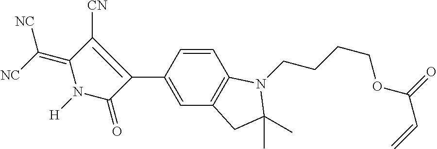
C1=CC(C2=C([CN])C(=C([NC])[NC])N([H])C2=O)=CC2=C1N(CCCCOC(C=C)=O)C(C)(C)C2
